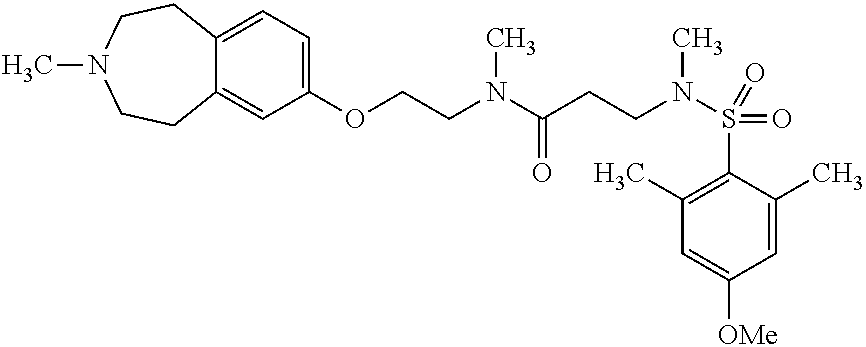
C(N(C(CCN(S(=O)(C1=C(C)C=C([OMe])C=C1C)=O)C)=O)C)COC1=CC=C2C(=C1)CCN(C)CC2
